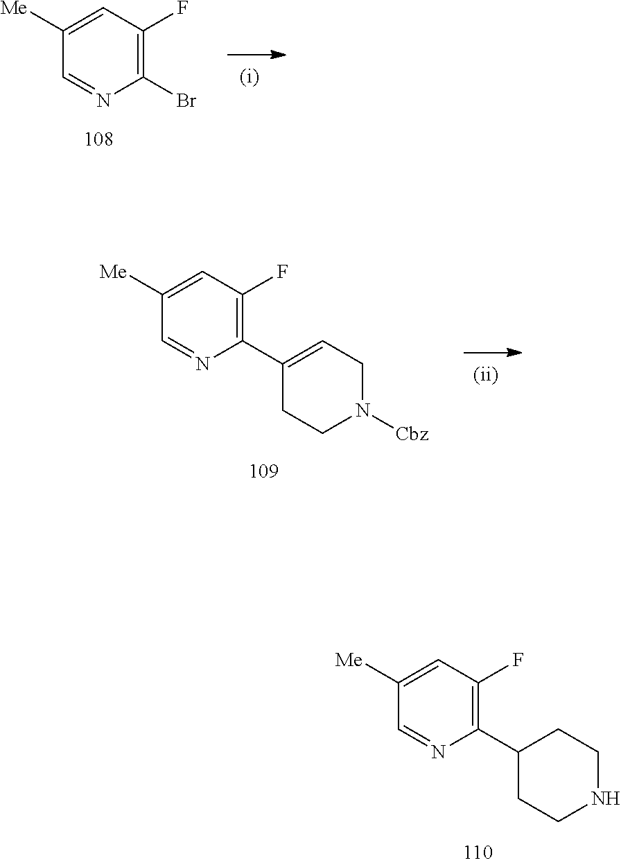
BrC1=C(F)C=C([Me])C=N1.C1(C2=C(F)C=C([Me])C=N2)CCNCC1.C1(C2=C(F)C=C([Me])C=N2)=CCN([Cbz])CC1
